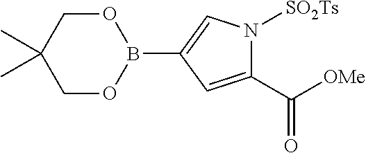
C1OB(C2=CN([SO2Ts])C(C([OMe])=O)=C2)OCC1(C)C
